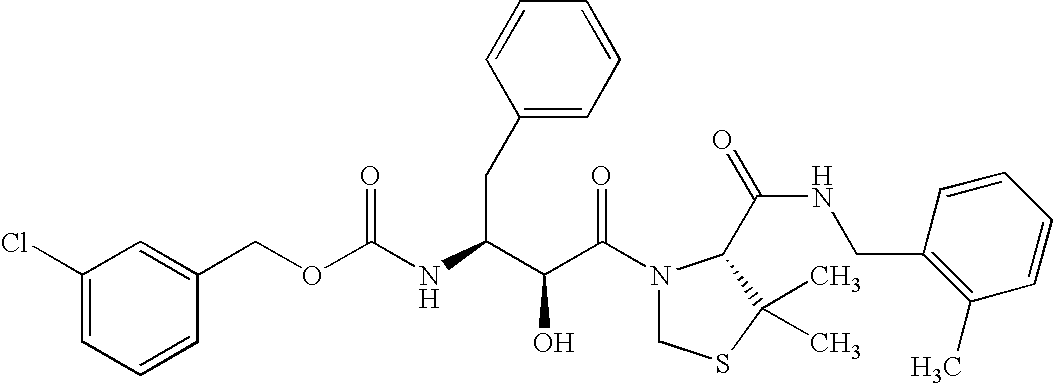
O(C(NC(C(C(N1CSC(C)(C)C1C(NCC1=C(C)C=CC=C1)=O)=O)O)CC1=CC=CC=C1)=O)CC1=CC(Cl)=CC=C1
